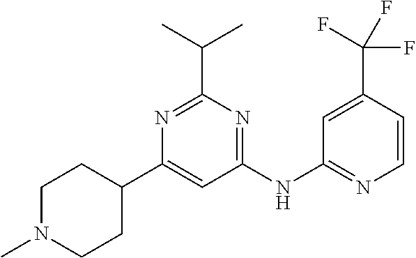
N1=C(C(C)C)N=C(NC2=NC=CC(C(F)(F)F)=C2)C=C1C1CCN(C)CC1
